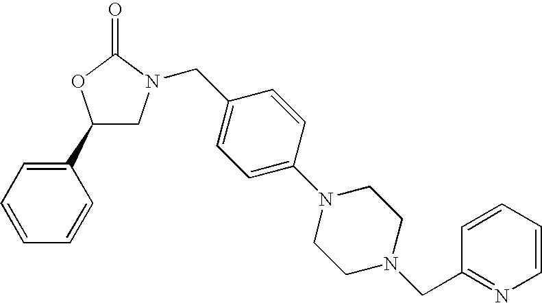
C1=CC=CC(C2CN(CC3=CC=C(N4CCN(CC5=NC=CC=C5)CC4)C=C3)C(=O)O2)=C1
